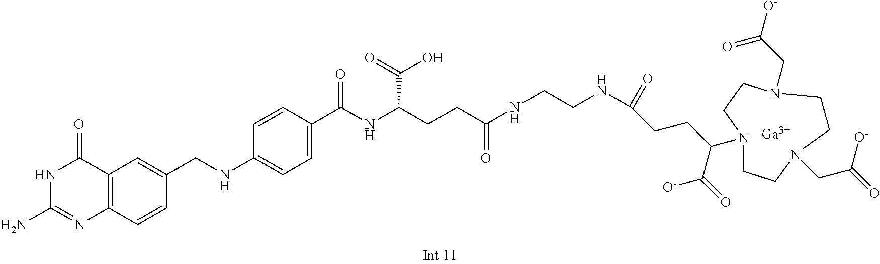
C12=C(C=CC(CNC3=CC=C(C(NC(CCC(NCCNC(=O)CCC(C(=O)[O-])N4CCN(CC([O-])=O)CCN(CC(=O)[O-])CC4)=O)C(=O)O)=O)C=C3)=C1)N=C(N)NC2=O.[Ga]
